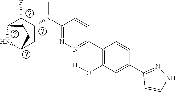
C1(N(C2C(F)C3NC(C2)CC3)C)=NN=C(C2=C(O[H])C=C(C3=NNC=C3)C=C2)C=C1
